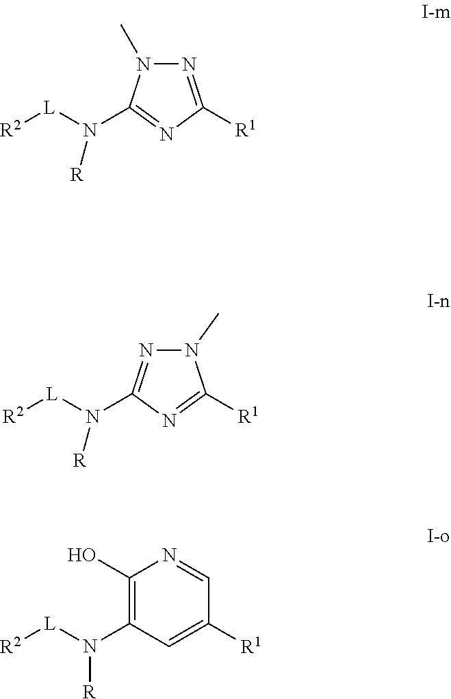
N1=C([R1])N=C(N([L][R2])[R])N1C.N1(C)N=C(N([L][R2])[R])N=C1[R1].C1(N([L][R2])[R])=C(O)N=CC([R1])=C1
